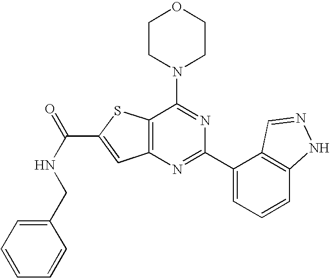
C1CN(C2=NC(C3=CC=CC4=C3C=NN4)=NC3=C2SC(C(NCC2=CC=CC=C2)=O)=C3)CCO1
